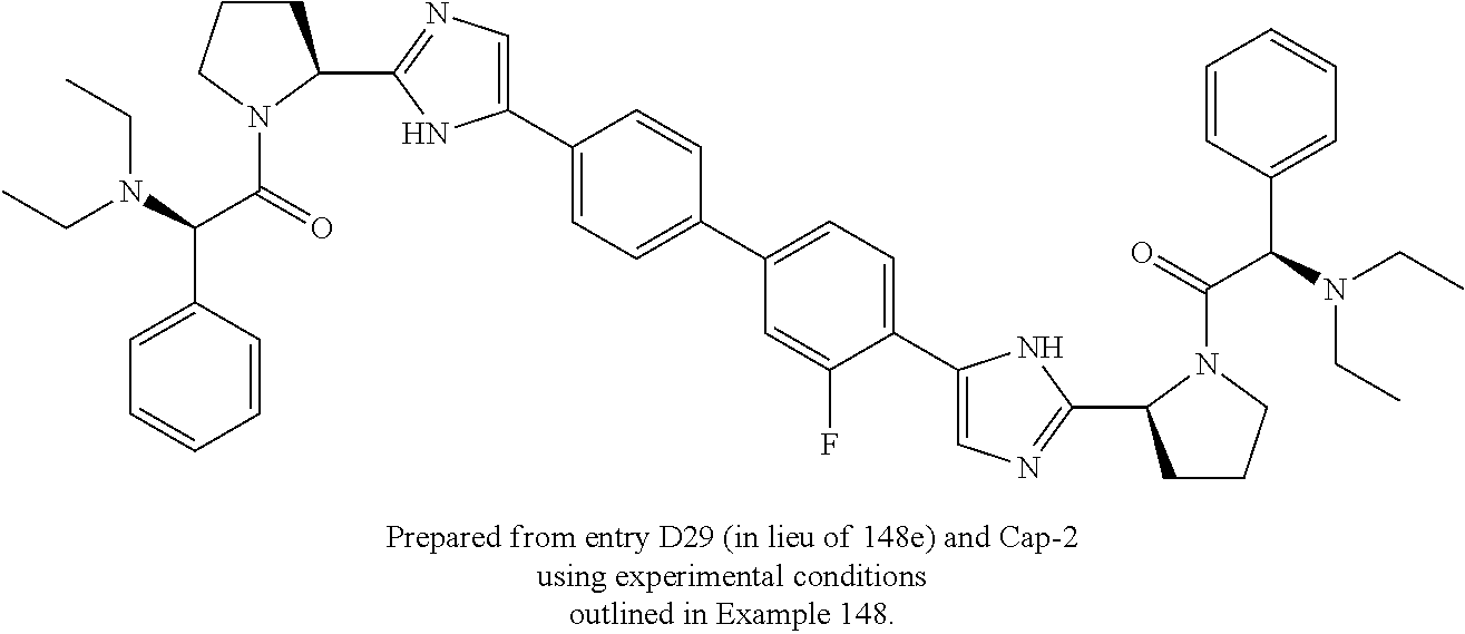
C1(C2CCCN2C(=O)C(N(CC)CC)C2=CC=CC=C2)=NC=C(C2=CC=C(C3=CC=C(C4=CN=C(C5CCCN5C(=O)C(N(CC)CC)C5=CC=CC=C5)N4)C(F)=C3)C=C2)N1
